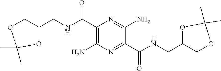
C1(C(NCC2COC(C)(C)O2)=O)=C(N)N=C(C(NCC2COC(C)(C)O2)=O)C(N)=N1
